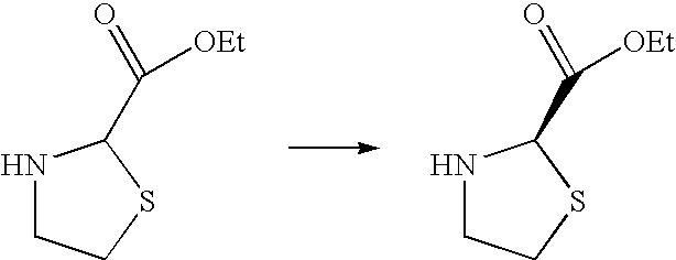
N1CCSC1C(=O)[OEt].N1CCSC1C(=O)[OEt]
